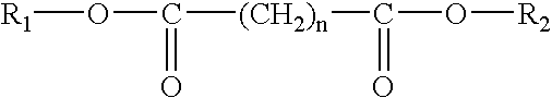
[R1]OC([(CH2)n]C(O[R2])=O)=O
